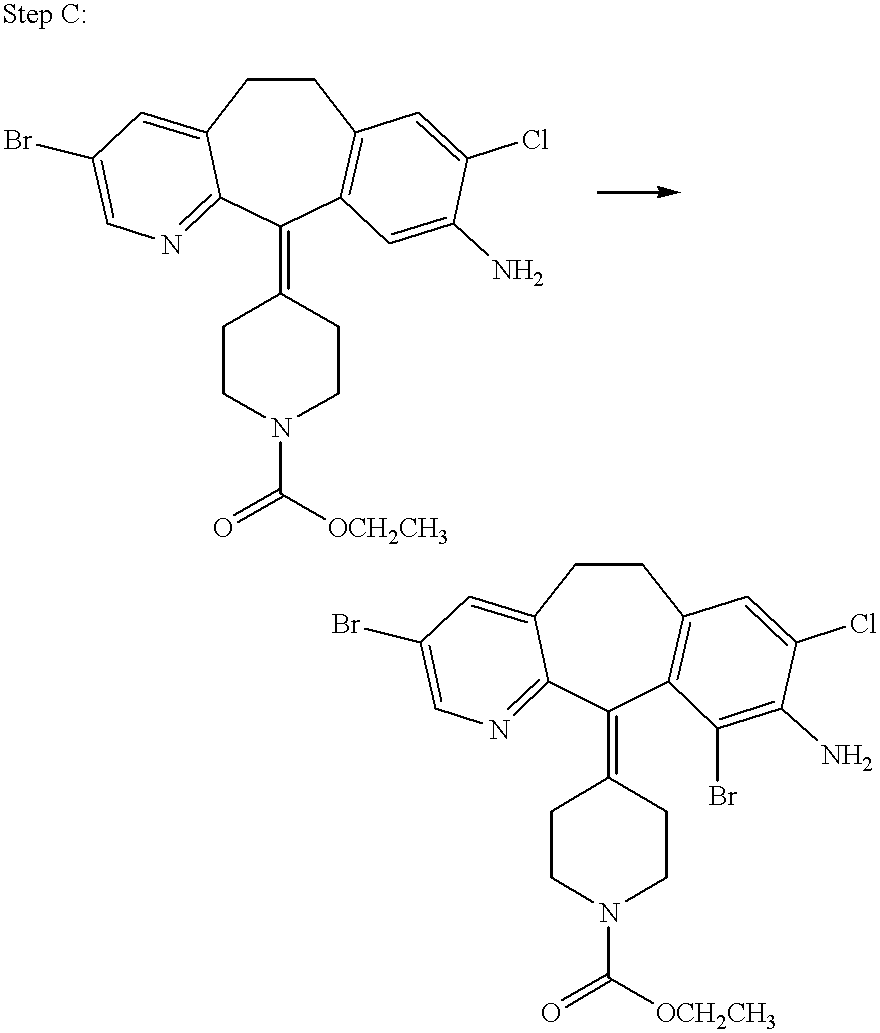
C1CC2=CC(Br)=CN=C2C(=C2CCN(C(=O)[OCH2CH3])CC2)C2=C1C=C(Cl)C(N)=C2.C1CC2=CC(Br)=CN=C2C(=C2CCN(C(=O)[OCH2CH3])CC2)C2=C1C=C(Cl)C(N)=C2Br
